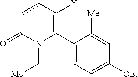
C1(C2=C([Y])ccC(=O)N2C[Me])=CC=C([OEt])C=C1[Me]
